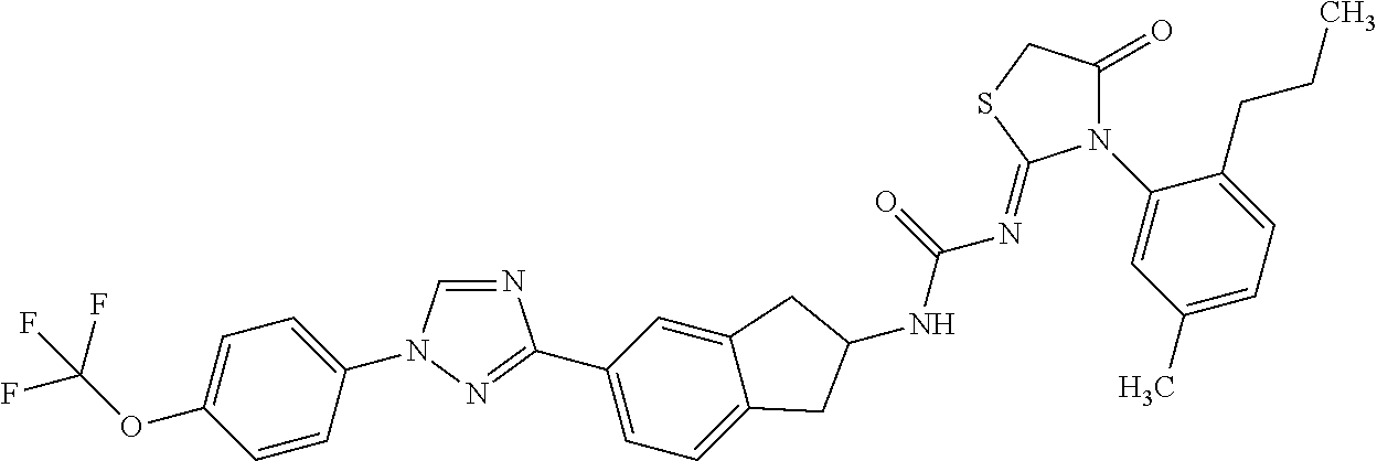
C1=CC(N2C=NC(C3=CC=C4C(=C3)CC(NC(=O)N=C3N(C5=CC(C)=CC=C5CCC)C(=O)CS3)C4)=N2)=CC=C1OC(F)(F)F
